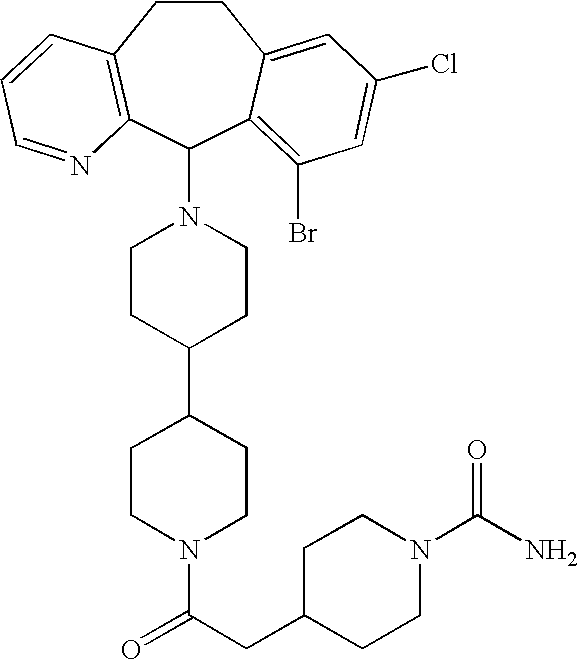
C1CC2=C(C(N3CCC(C4CCN(C(CC5CCN(C(N)=O)CC5)=O)CC4)CC3)C3=C(Br)C=C(Cl)C=C13)N=CC=C2
